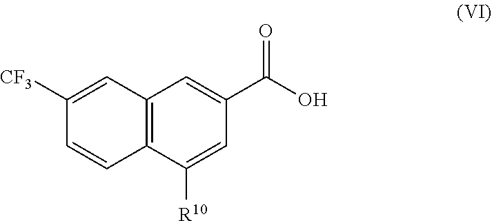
C12=C(C([R10])=CC(C(O)=O)=C1)C=CC([CF3])=C2
